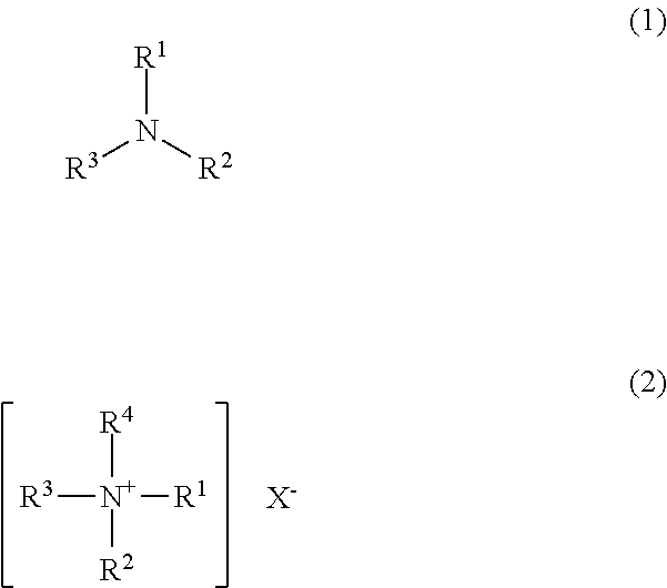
[R4][N+]([R2])([R1])[R3].[X-].[R1]N([R2])[R3]
